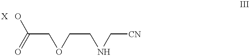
C(C(O)=O)OCCNC[CN].[X]
